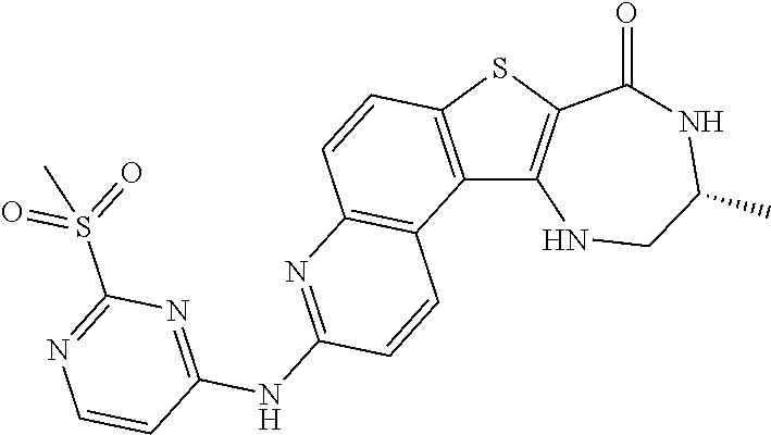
C12=C(SC3=C1NCC(C)NC3=O)C=CC1=C2C=CC(NC2=NC(S(=O)(=O)C)=NC=C2)=N1
